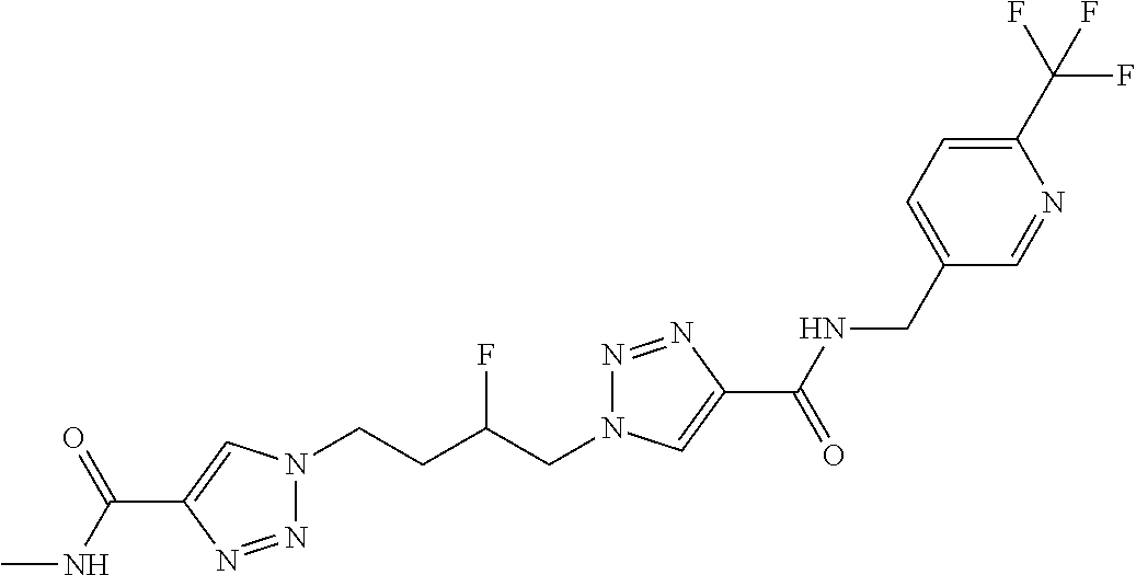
N1(CCC(CN2N=NC(C(=O)NCC3=CC=C(C(F)(F)F)N=C3)=C2)F)N=NC(C(NC)=O)=C1
